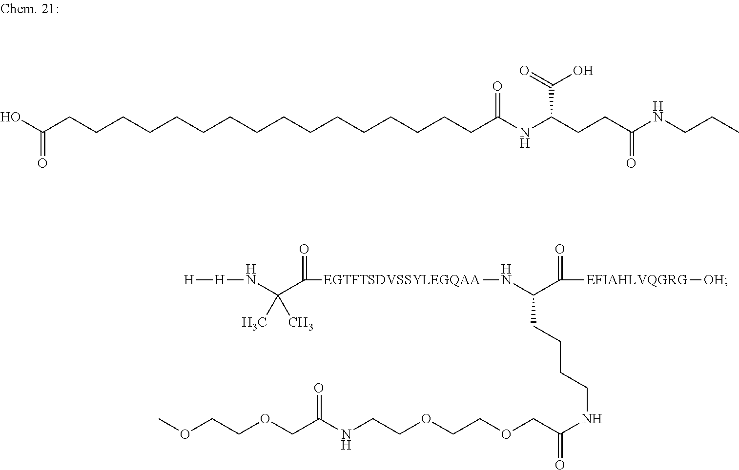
OC(CCCCCCCCCCCCCCCCC(NC(CCC(NCCC)=O)C(=O)O)=O)=O.COCCOCC(NCCOCCOCC(NCCCCC(N[EGTFTSDVSSYLEGQAA]C(=O)C(N[H][H])(C)C)C(=O)[EFIAHLVQGRG][OH])=O)=O
